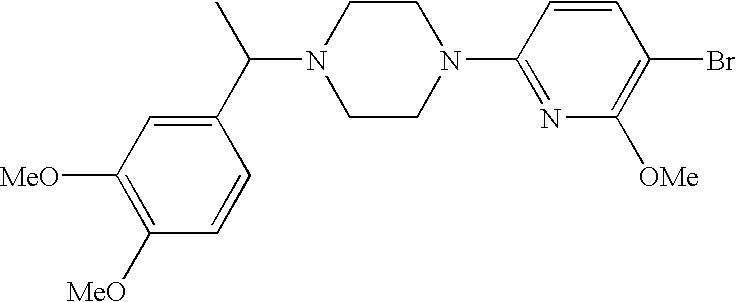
N1(C(C2=CC([MeO])=C([MeO])C=C2)C)CCN(C2=NC([OMe])=C(Br)C=C2)CC1
